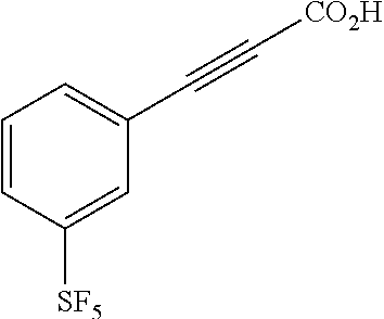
C1=CC([SF5])=CC(C#C[CO2H])=C1
